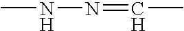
CNN=CC
